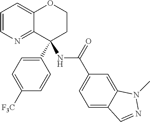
C1=CN=C2C(=C1)OCCC2(C1=CC=C([F3C])C=C1)NC(C1=CC=C2C(=C1)N(C)N=C2)=O
